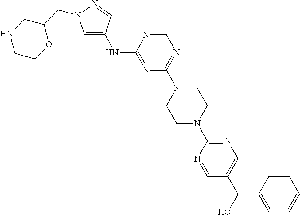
N(C1=NC(N2CCN(C3=NC=C(C(C4=CC=CC=C4)O)C=N3)CC2)=NC=N1)C1=CN(CC2CNCCO2)N=C1
